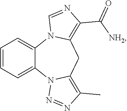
C1=CC=C2C(=C1)N1C(=C(C([NH2])=O)N=C1)CC1=C(C)N=NN21
